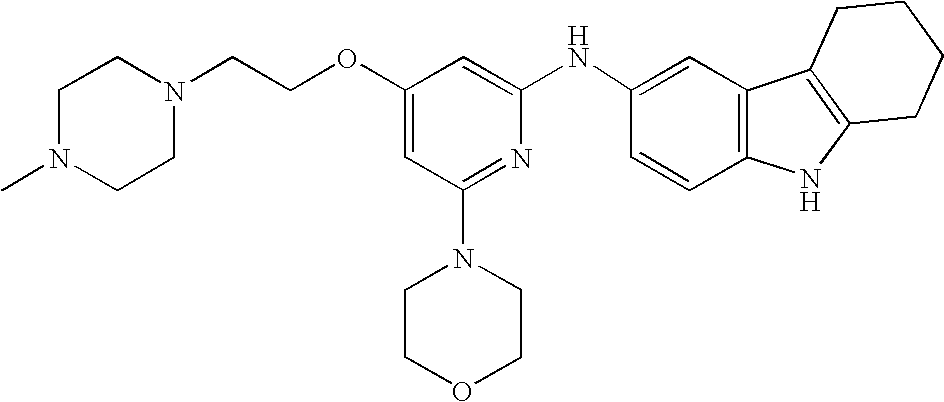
O(C1=CC(N2CCOCC2)=NC(NC2=CC3=C(C=C2)NC2=C3CCCC2)=C1)CCN1CCN(C)CC1
